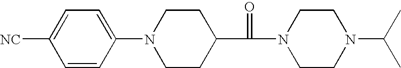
C1=CC(N2CCC(C(=O)N3CCN(C(C)C)CC3)CC2)=CC=C1[NC]
